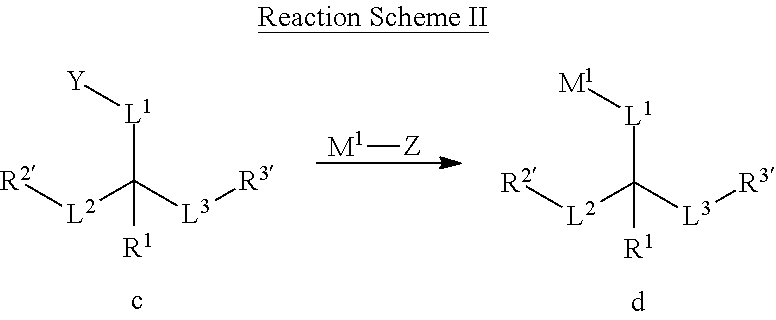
[M1][Z].[R2][L2]C([L3][R3])([L1][Y])[R1].[R2][L2]C([L3][R3])([L1][M1])[R1]
